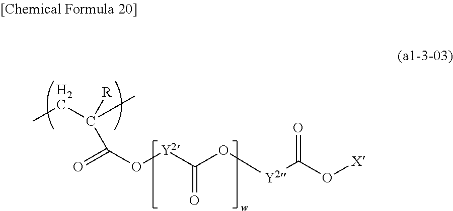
CCC(C(=O)O[Y2]C(=O)O[Y2]C(=O)O[X])([R])C
